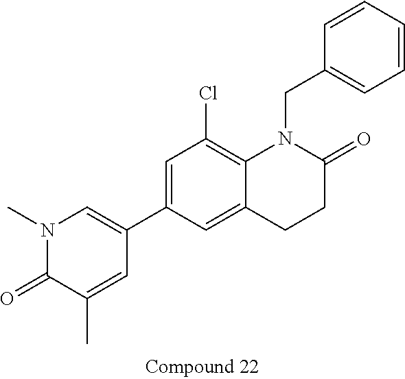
C1(C2=CN(C)C(=O)C(C)=C2)=CC(Cl)=C2C(=C1)CCC(=O)N2CC1=CC=CC=C1
